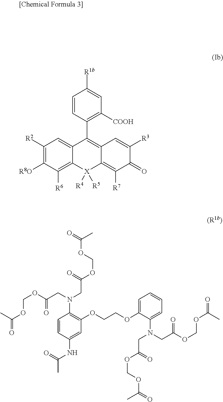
O=C(C)OCOC(=O)CN(CC(=O)OCOC(C)=O)C1=C(OCCOC2=CC=CC=C2N(CC(=O)OCOC(C)=O)CC(OCOC(C)=O)=O)C=C(NC(=O)C)C=C1.C1=CC(C2=C3C(=C([R7])C(=O)C([R3])=C3)[X]([R4])([R5])C3=C([R6])C([R8O])=C([R2])C=C23)=C([COOH])C=C1[R1b]
